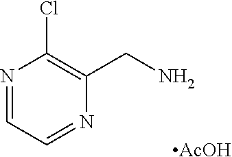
N1=CC=NC(CN)=C1Cl.[AcOH]
